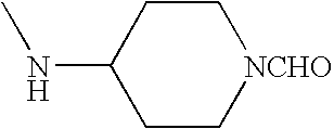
C1CC(NC)CC[NCHO]1
